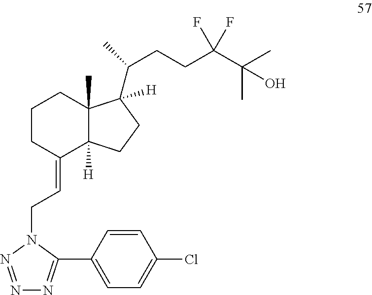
C1CC(=CCN2C(C3=CC=C(Cl)C=C3)=NN=N2)C2([H])C(C)(C1)C(C(C)CCC(C(C)(C)O)(F)F)([H])CC2
